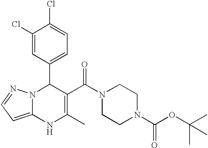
C1(Cl)=CC(C2N3C(=CC=N3)NC(C)=C2C(N2CCN(C(OC(C)(C)C)=O)CC2)=O)=CC=C1Cl
